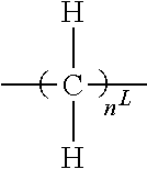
[H]C([H])(C)C
